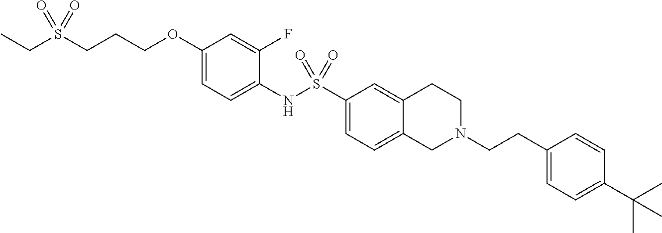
C1(OCCCS(CC)(=O)=O)=CC=C(NS(C2=CC=C3C(=C2)CCN(CCC2=CC=C(C(C)(C)C)C=C2)C3)(=O)=O)C(F)=C1
